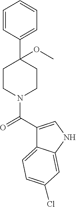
C1=C(C2(OC)CCN(C(C3=CNC4=CC(Cl)=CC=C34)=O)CC2)C=CC=C1
